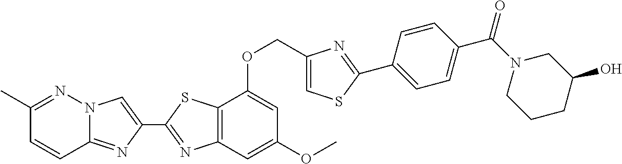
C1(C)=NN2C(=NC(C3=NC4=C(S3)C(OCC3=CSC(C5=CC=C(C(N6CCCC(O)C6)=O)C=C5)=N3)=CC(OC)=C4)=C2)C=C1
